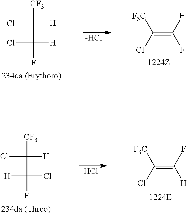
[F3C]C(Cl)=C([H])F.[CF3]C(Cl)([H])C(Cl)([H])F.[-HCl].[CF3]C(Cl)([H])C([H])(Cl)F.[-HCl].[F3C]C(Cl)=C(F)[H]
